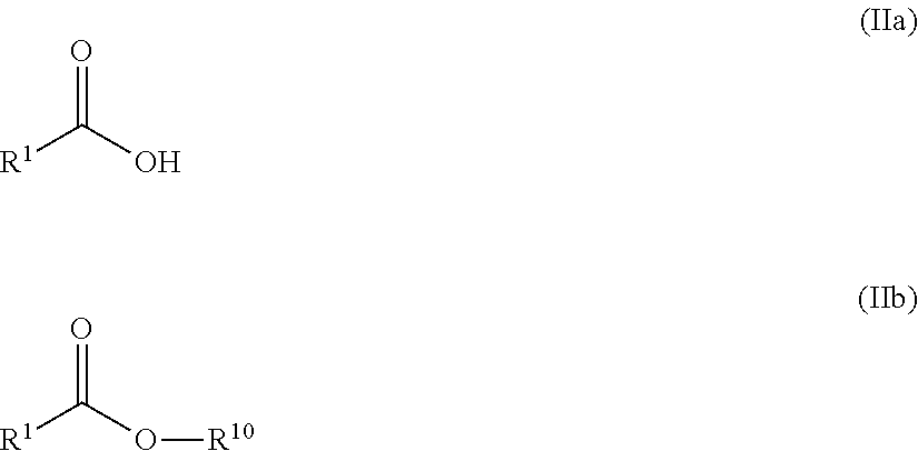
[R1]C(O)=O.[R1]C(O[R10])=O
